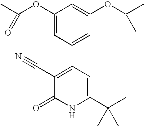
C1(OC(C)=O)=CC(C2=C(C#N)C(=O)NC(C(C)(C)C)=C2)=CC(OC(C)C)=C1
